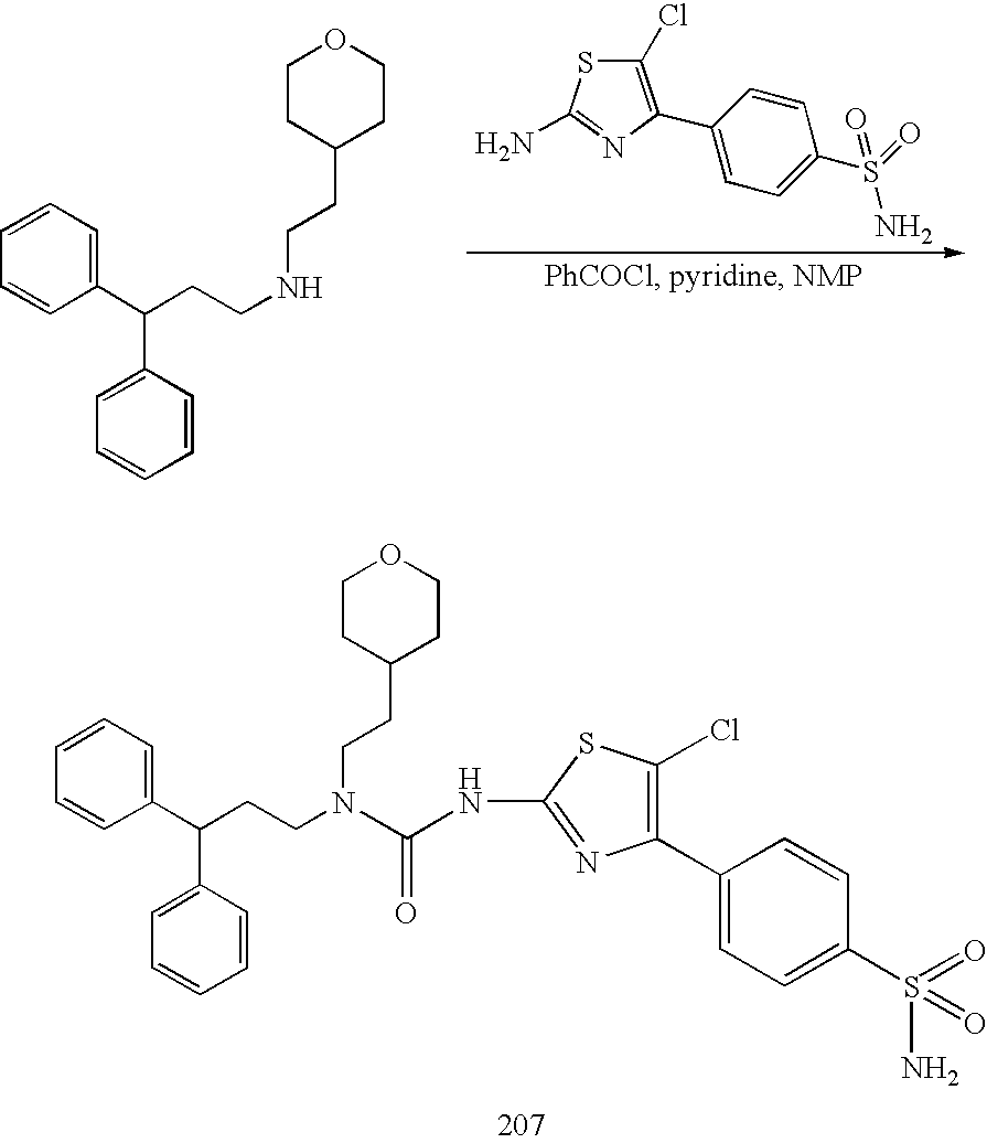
C1=CC=C(C(CCNCCC2CCOCC2)C2=CC=CC=C2)C=C1.C1(Cl)=C(C2=CC=C(S(=O)(N)=O)C=C2)N=C(N)S1.C1=CC=C(C(CCN(CCC2CCOCC2)C(NC2=NC(C3=CC=C(S(N)(=O)=O)C=C3)=C(Cl)S2)=O)C2=CC=CC=C2)C=C1
